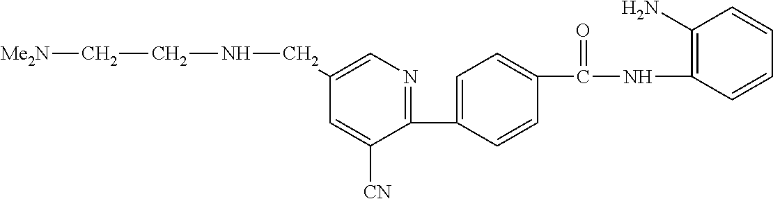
C1(CNCC[Me2N])=CN=C(C2=CC=C(C(NC3=C(N)C=CC=C3)=O)C=C2)C([CN])=C1
